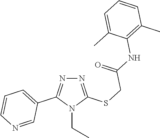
N1=C(SCC(NC2=C(C)C=CC=C2C)=O)N(CC)C(C2=CC=CN=C2)=N1
